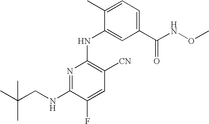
N1=C(NCC(C)(C)C)C(F)=CC([CN])=C1NC1=CC(C(NOC)=O)=CC=C1C
